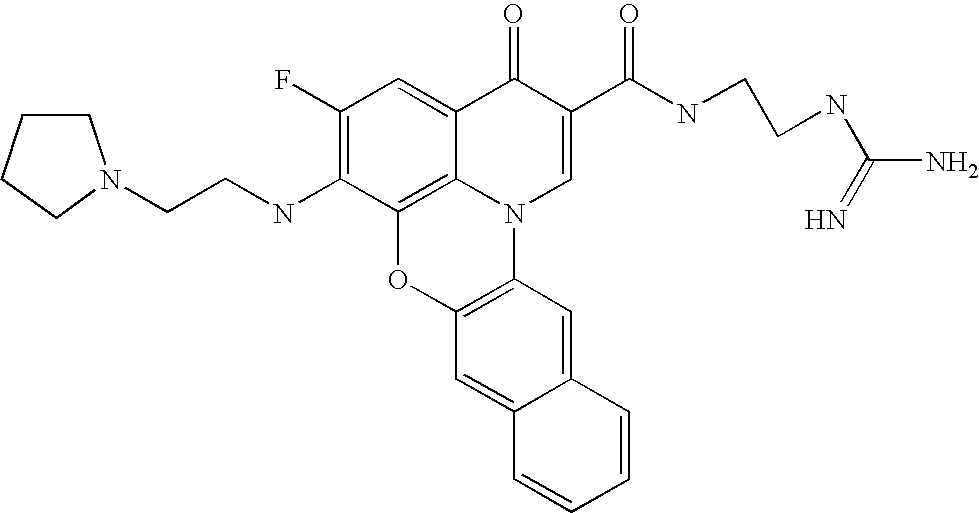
C1(F)=C(NCCN2CCCC2)C2=C3C(=C1)C(=O)C(C(=O)NCCNC(N)=N)=CN3C1=C(O2)C=C2C(=C1)C=CC=C2
